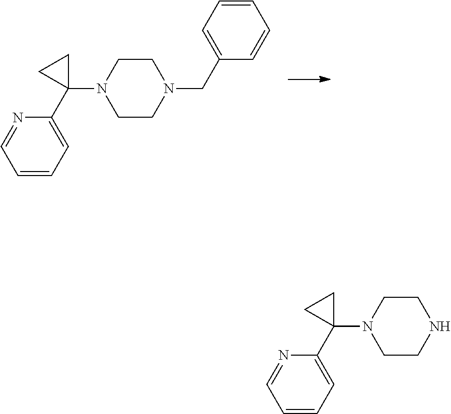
C1=CC=C(C2(N3CCN(CC4=CC=CC=C4)CC3)CC2)N=C1.C1=CC=C(C2(N3CCNCC3)CC2)N=C1
